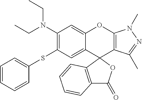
C1(N(CC)CC)=C(SC2=CC=CC=C2)C=C2C(=C1)OC1=C(C(C)=NN1C)C21OC(=O)C2=C1C=CC=C2
